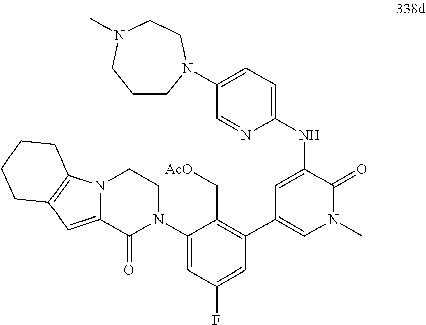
N1(C)C(=O)C(NC2=CC=C(N3CCCN(C)CC3)C=N2)=CC(C2=C(C[AcO])C(N3CCN4C5=C(C=C4C3=O)CCCC5)=CC(F)=C2)=C1
